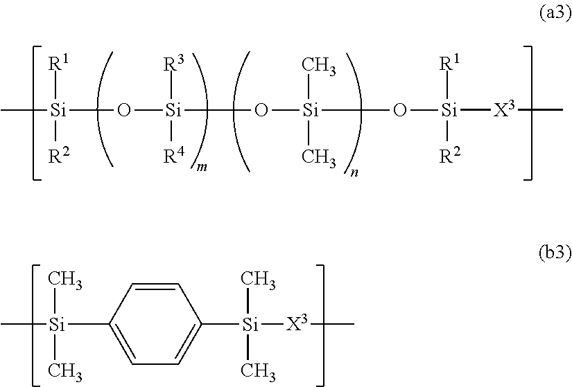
C[Si]([R1])([R2])O[Si](O[Si](C)(C)(C)O[Si]([X3]C)([R1])[R2])([R4])[R3].C1=CC([Si](C)(C)C)=CC=C1[Si]([X3]C)(C)C
